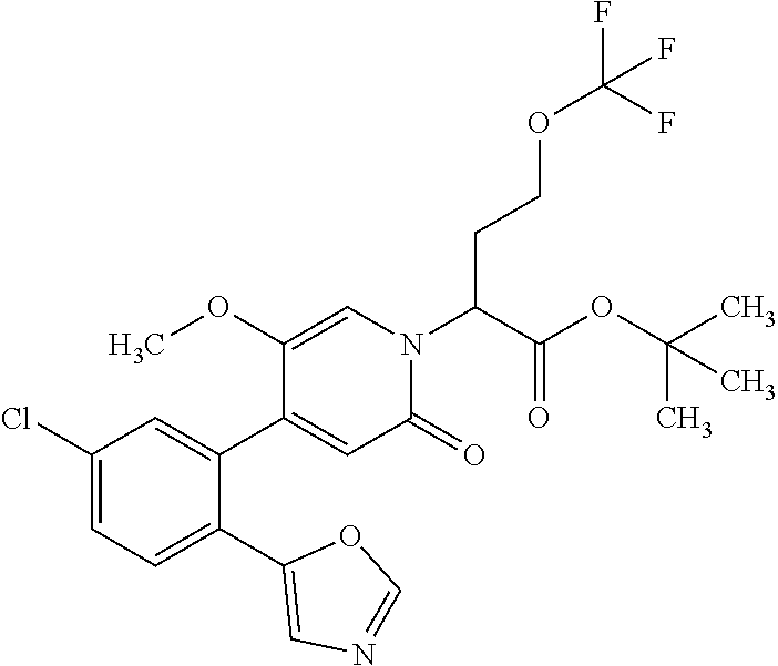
C1(Cl)=CC=C(C2=CN=CO2)C(C2=CC(=O)N(C(CCOC(F)(F)F)C(OC(C)(C)C)=O)C=C2OC)=C1
